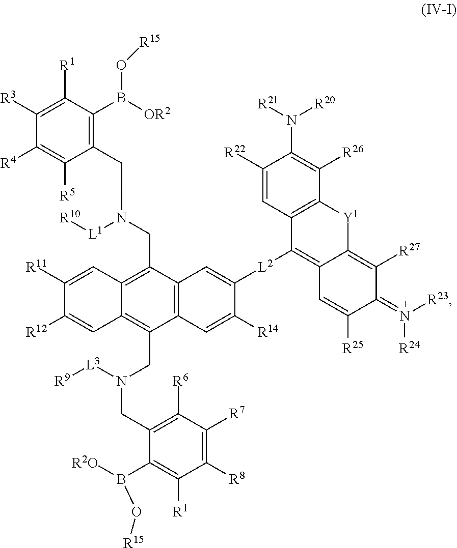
C12=C(CN(CC3=C(B([OR2])O[R15])C([R1])=C([R3])C([R4])=C3[R5])[L1][R10])C3=C(C(CN(CC4=C([R6])C([R7])=C([R8])C([R1])=C4B(O[R15])[R2O])[L3][R9])=C1C=C([R12])C([R11])=C2)C=C([R14])C([L2]C1=C2C(=C([R27])C(=N([R23])[R24])C([R25])=C2)[Y1]C2=C1C=C([R22])C(N([R20])[R21])=C2[R26])=C3
